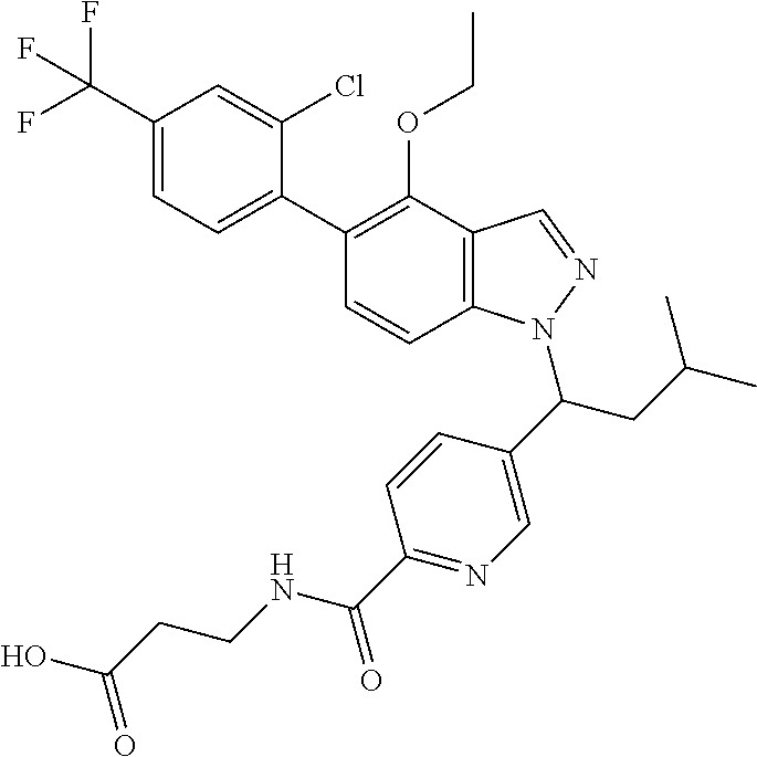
C1(C(F)(F)F)=CC=C(C2=C(OCC)C3=C(C=C2)N(C(C2=CN=C(C(NCCC(O)=O)=O)C=C2)CC(C)C)N=C3)C(Cl)=C1
